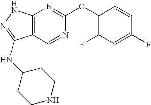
C12=C(NN=C1NC1CCNCC1)N=C(OC1=C(F)C=C(F)C=C1)N=C2
